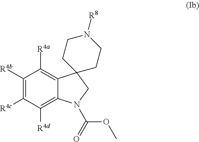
C1([R4d])=C2C(=C([R4a])C([R4b])=C1[R4c])C1(CN2C(OC)=O)CCN([R8])CC1
